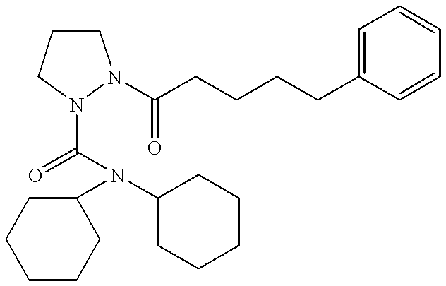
C(CCCC1=CC=CC=C1)C(=O)N1CCCN1C(=O)N(C1CCCCC1)C1CCCCC1
